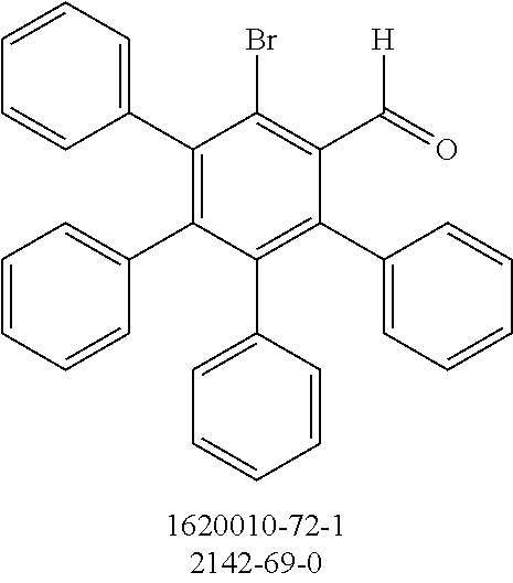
C1(C2=CC=CC=C2)=C(C2=CC=CC=C2)C(C2=CC=CC=C2)=C(C2=CC=CC=C2)C(C(=O)[H])=C1Br
